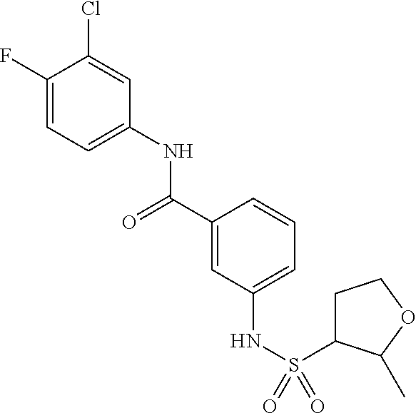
C1(F)=CC=C(NC(C2=CC(NS(=O)(=O)C3CCOC3C)=CC=C2)=O)C=C1Cl
